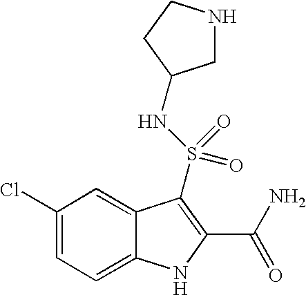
C1(Cl)=CC=C2C(=C1)C(S(NC1CNCC1)(=O)=O)=C(C(N)=O)N2
